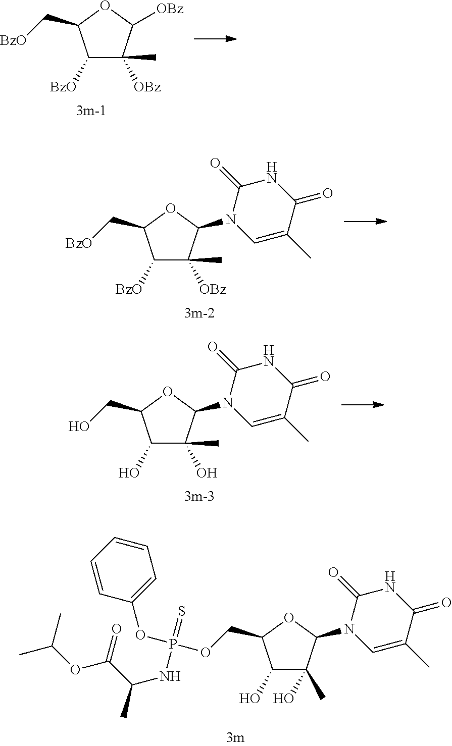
C1([BzO])C([OBz])(C)C([OBz])OC1C[BzO].C1([BzO])C([OBz])(C)C(N2C=C(C)C(=O)NC2=O)OC1C[BzO].C1(O)C(O)(C)C(N2C=C(C)C(=O)NC2=O)OC1CO.C1(O)C(O)(C)C(N2C=C(C)C(=O)NC2=O)OC1COP(OC1=CC=CC=C1)(=S)NC(C)C(OC(C)C)=O
